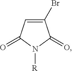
C1=C(Br)C(=O)N([R])C1=O
